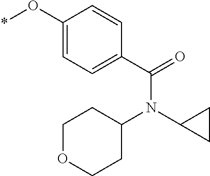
*OC1=CC=C(C(=O)N(C2CC2)C2CCOCC2)C=C1
